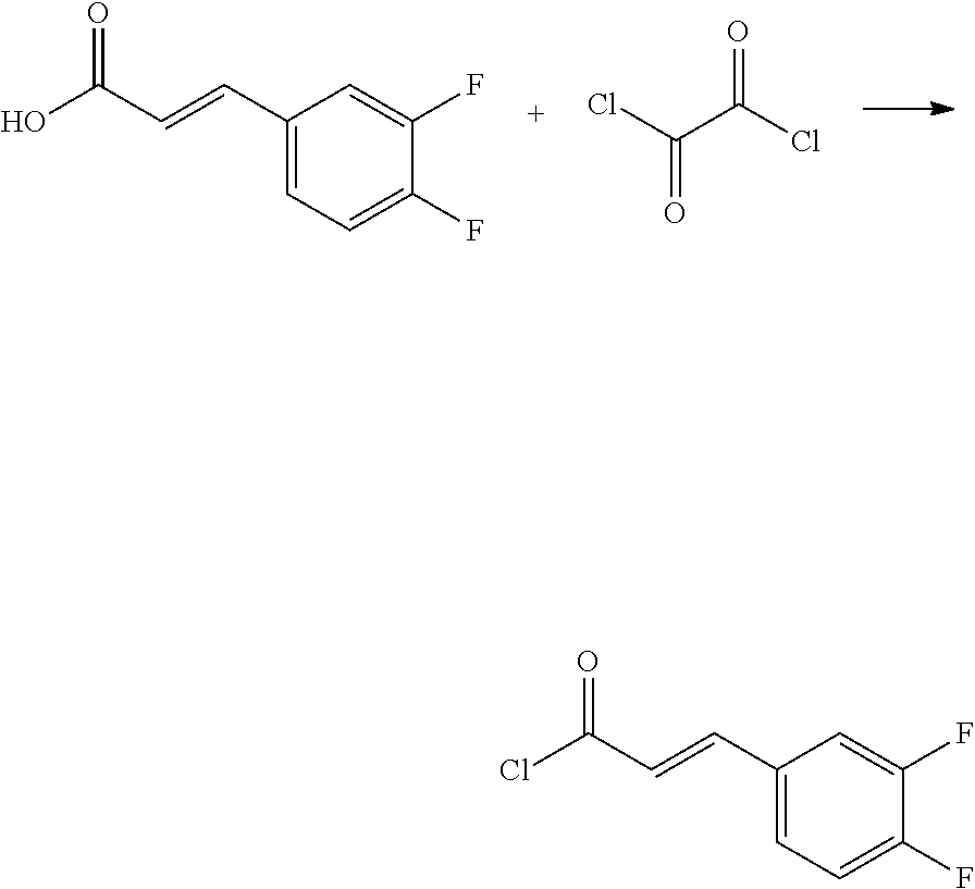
C1(C=CC(O)=O)=CC=C(F)C(F)=C1.ClC(C(Cl)=O)=O.C1(C=CC(Cl)=O)=CC=C(F)C(F)=C1
